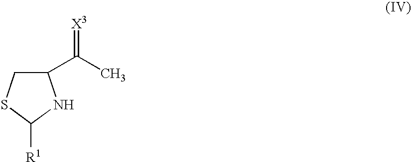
C1(C(C)=[X3])CSC([R1])N1
